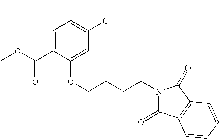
C1=C(C(OC)=O)C(OCCCCN2C(=O)C3=C(C2=O)C=CC=C3)=CC(OC)=C1
